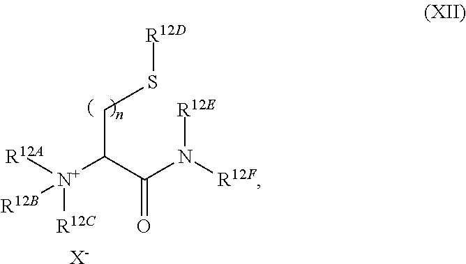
[R12E]N(C(C([N+]([R12A])([R12C])[R12B])CCS[R12D])=O)[R12F].[X-]
